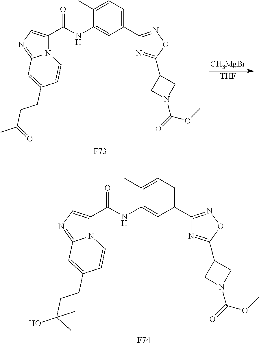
C1(C2=CC=C(C)C(NC(C3=CN=C4N3C=CC(CCC(C)=O)=C4)=O)=C2)=NOC(C2CN(C(=O)OC)C2)=N1.[CH3MgBr].[THF].[F73].C1(C2=CC=C(C)C(NC(C3=CN=C4N3C=CC(CCC(O)(C)C)=C4)=O)=C2)=NOC(C2CN(C(=O)OC)C2)=N1.[F74]
